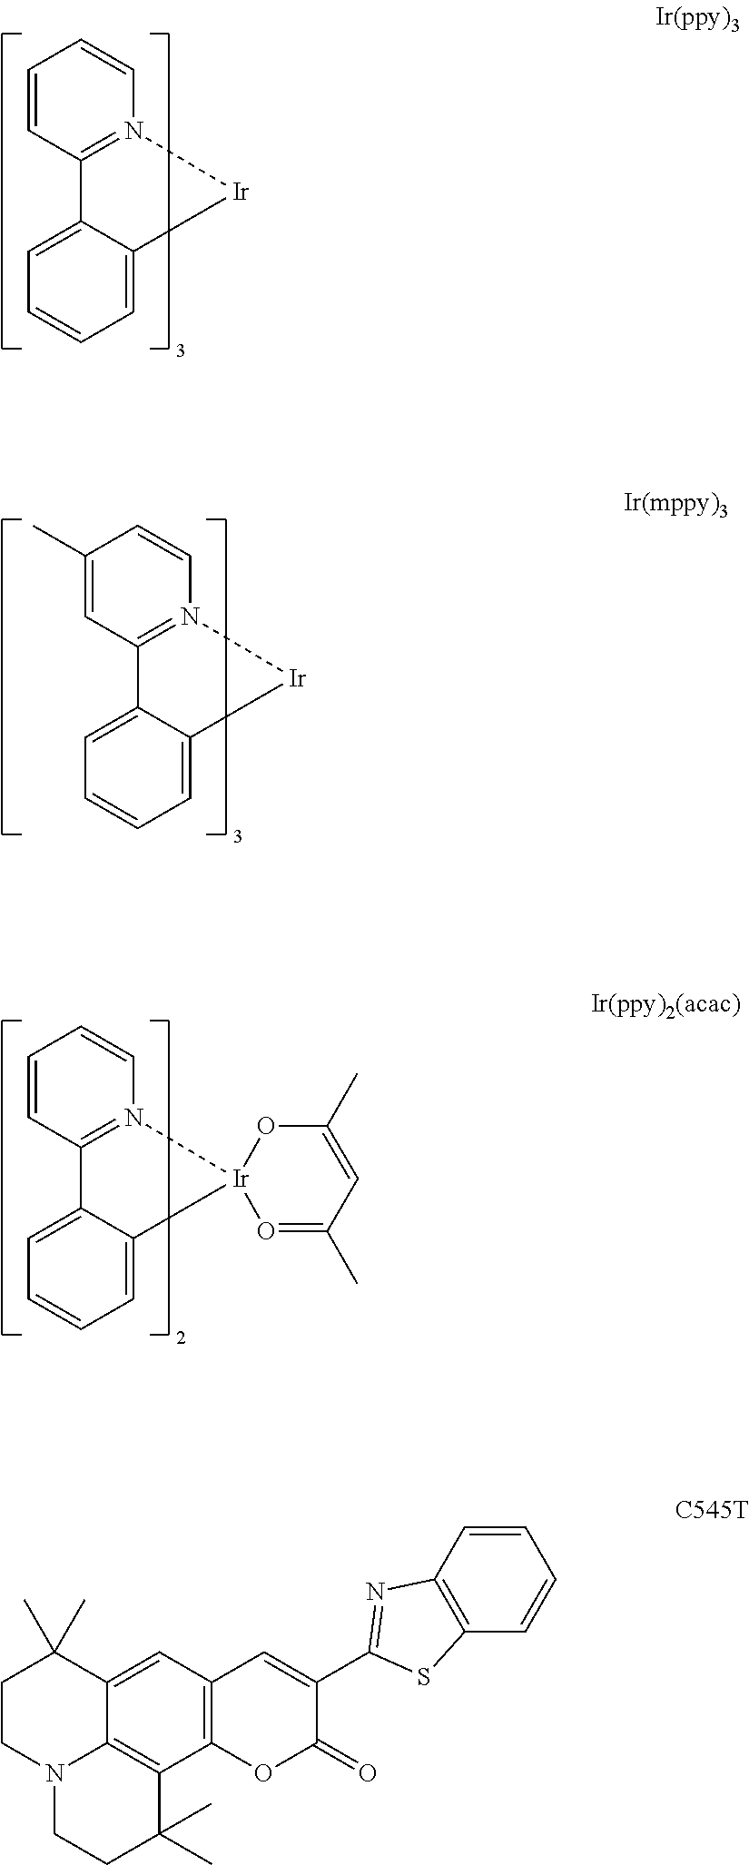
C1=CC2=N(C=C1)[Ir]C1=CC=CC=C21.C1(C)=CC2=N(C=C1)[Ir]C1=CC=CC=C21.C1=CC2=N(C=C1)[Ir]1(C3=CC=CC=C23)O=C(C)C=C(C)O1.C12=C(C=C3C4=C1C(C)(C)CCN4CCC3(C)C)C=C(C1=NC3=C(C=CC=C3)S1)C(=O)O2
